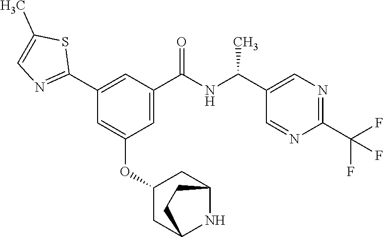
C1(C2=NC=C(C)S2)=CC(C(NC(C2=CN=C(C(F)(F)F)N=C2)C)=O)=CC(OC2CC3NC(C2)CC3)=C1
